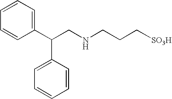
C1=CC=C(C(CNCCC[SO3H])C2=CC=CC=C2)C=C1
